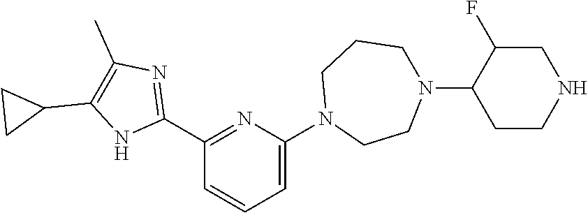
C1(C2=NC(N3CCN(C4CCNCC4F)CCC3)=CC=C2)=NC(C)=C(C2CC2)N1
